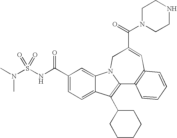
C1(C(NS(N(C)C)(=O)=O)=O)=CC=C2C(=C1)N1C(=C2C2CCCCC2)C2=C(C=C(C(=O)N3CCNCC3)C1)C=CC=C2
